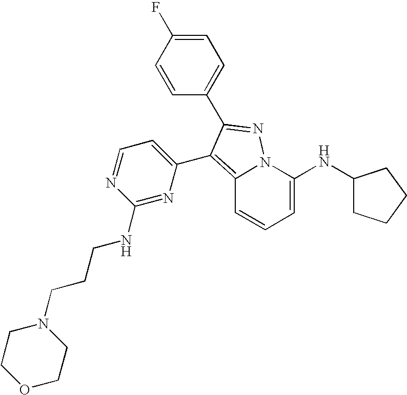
C12=C(C3=CC=NC(NCCCN4CCOCC4)=N3)C(C3=CC=C(F)C=C3)=NN1C(NC1CCCC1)=CC=C2
